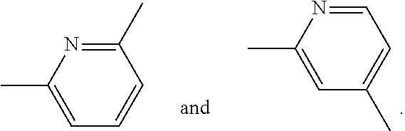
C1=NC(C)=CC(C)=C1.C1(C)=NC(C)=CC=C1
